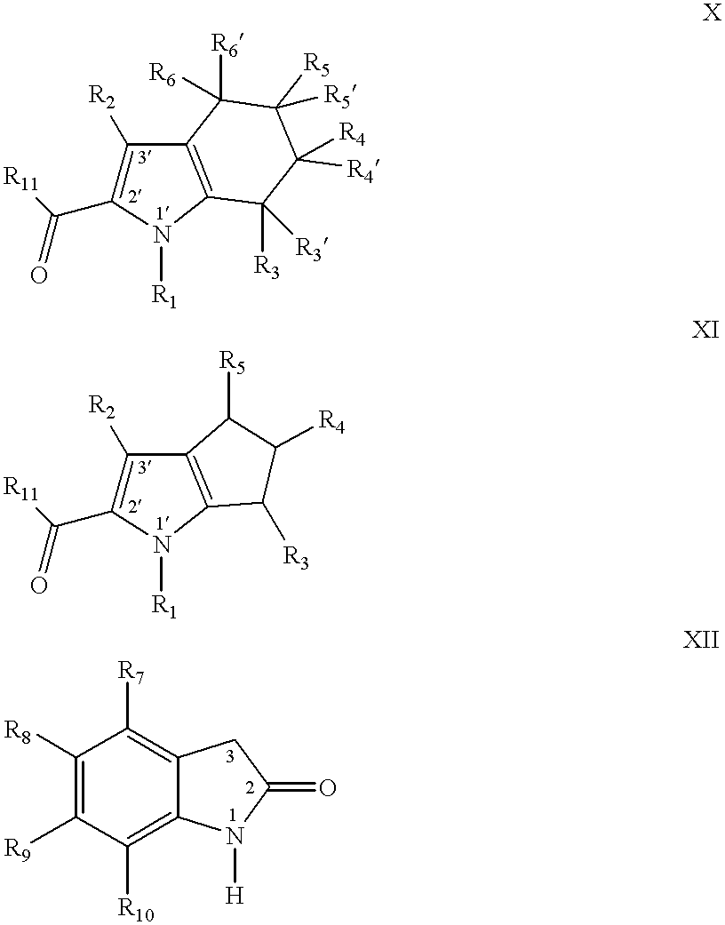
C1([R2])=C(C([R11])=O)N([R1])C2=C1C([R6])([R6])C([R5])([R5])C([R4])([R4])C2([R3])[R3].C1([R2])=C(C([R11])=O)N([R1])C2=C1C([R5])C([R4])C2[R3].C1([R8])=C([R9])C([R10])=C2C(=C1[R7])CC(=O)N2[H]
